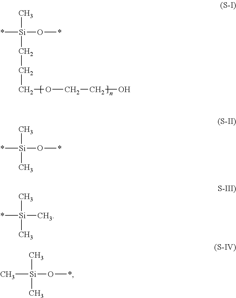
[Si](C)(*)(O*)CCCOCCO.[Si](C)(*)(O*)C.[Si](C)(*)(C)C.[Si](C)(C)(O*)C
